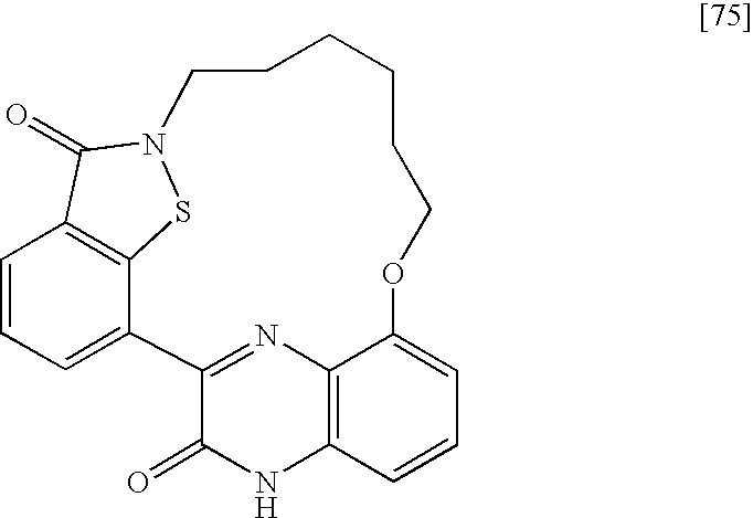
C1=CC=C2C3=C1C(=O)N(S3)CCCCCCOC1=CC=CC3=C1N=C2C(=O)N3
